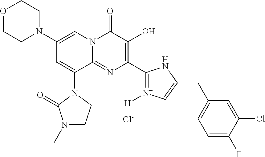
C1(N2CCOCC2)=CN2C(=NC(C3=[N+]([H])C=C(CC4=CC=C(F)C(Cl)=C4)N3)=C(O)C2=O)C(N2C(=O)N(C)CC2)=C1.[Cl-]
